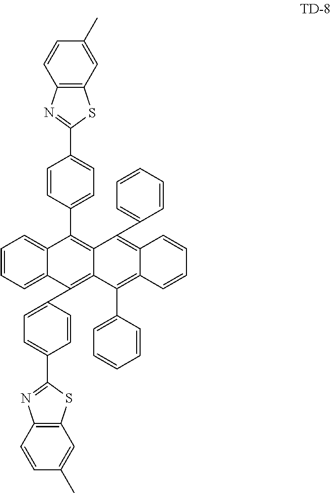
C1=CC(C2=C3C(=C(C4=CC=C(C5=NC6=C(S5)C=C(C)C=C6)C=C4)C4=CC=CC=C24)C(C2=CC=CC=C2)=C2C(=C3C3=CC=CC=C3)C=CC=C2)=CC=C1C1=NC2=C(S1)C=C(C)C=C2
